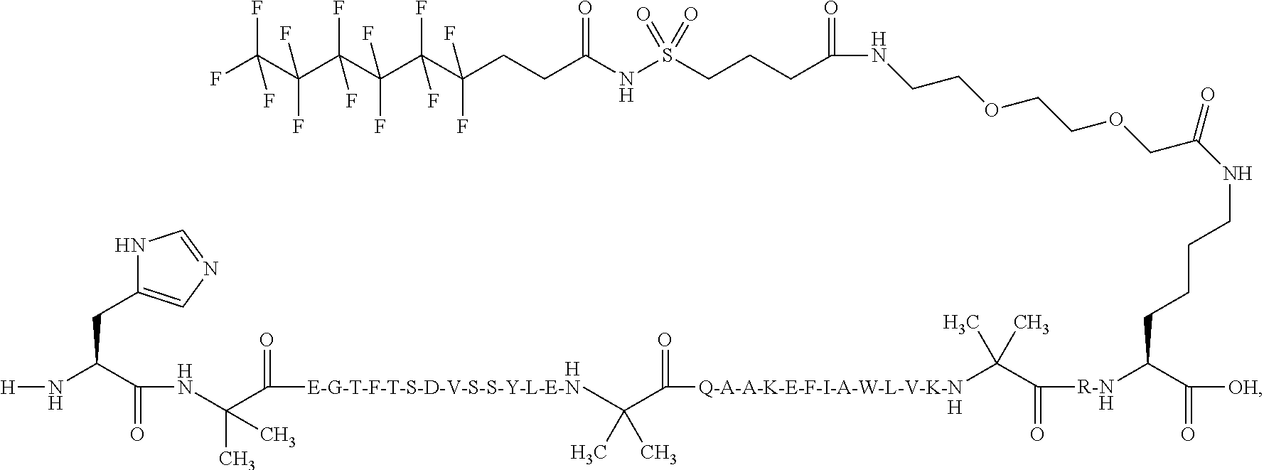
[H].N1C(CC(N[H])C(NC(C(=O)[E-G-T-F-T-S-D-V-S-S-Y-L-E-N]CC(C([Q-A-A-K-E-F-I-A-W-L-V-K-N                                                H]C(C([R-N    H]C(C(=O)[OH])CCCCNC(COCCOCCNC(CCCS(NC(CCC(F)(F)C(C(C(C(C(F)(F)F)(F)F)(F)F)(F)F)(F)F)=O)(=O)=O)=O)=O)=O)(C)C)=O)(C)C)(C)C)=O)=CN=C1
